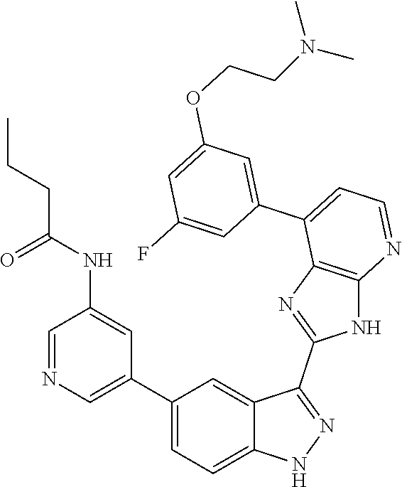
C1=NC=C(C2=CC=C3C(=C2)C(C2=NC4=C(N2)N=CC=C4C2=CC(OCCN(C)C)=CC(F)=C2)=NN3)C=C1NC(CCC)=O
